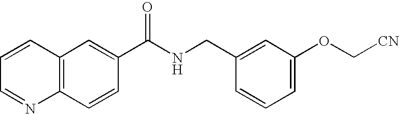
C1=CC=NC2=C1C=C(C(NCC1=CC(OC[CN])=CC=C1)=O)C=C2
